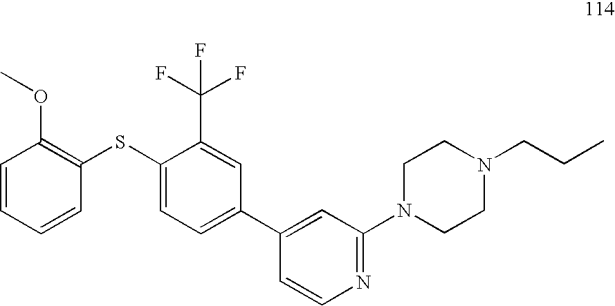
C1=CC=CC(SC2=CC=C(C3=CC(N4CCN(CCC)CC4)=NC=C3)C=C2C(F)(F)F)=C1OC
